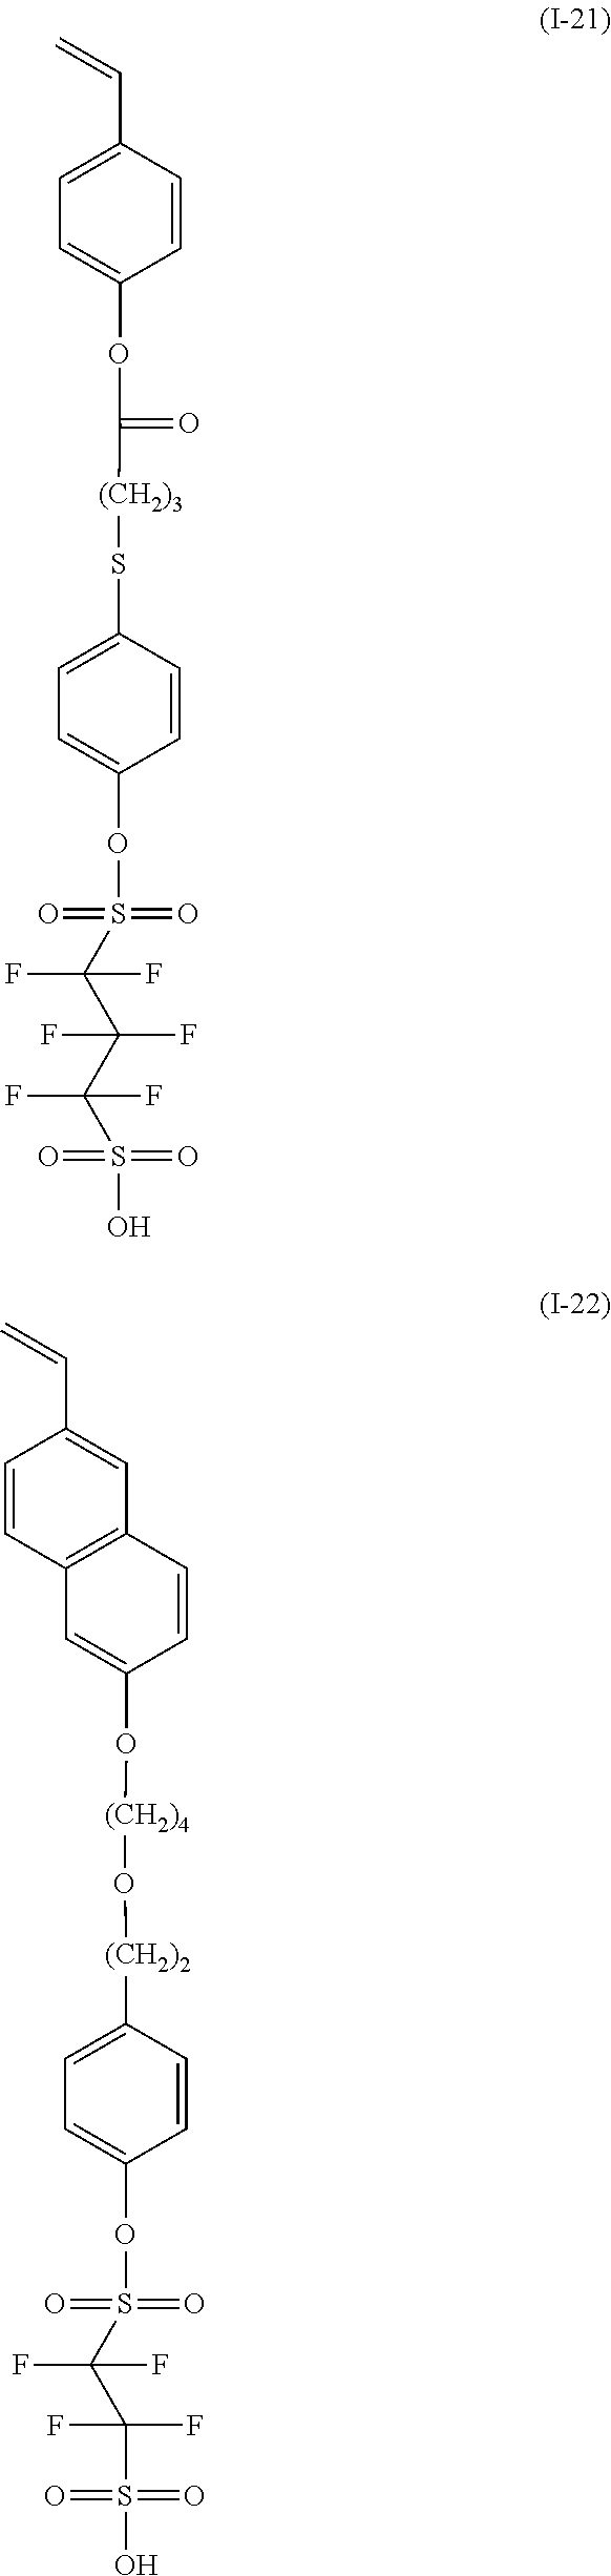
C=CC1=CC=C(OC(=O)[(CH2)3]SC2=CC=C(OS(=O)(=O)C(C(F)(F)C(S(=O)(=O)O)(F)F)(F)F)C=C2)C=C1.C=CC1=CC2=C(C=C1)C=C(O[(CH2)4]O[(CH2)2]C1=CC=C(OS(=O)(=O)C(F)(F)C(F)(F)S(=O)(=O)O)C=C1)C=C2
